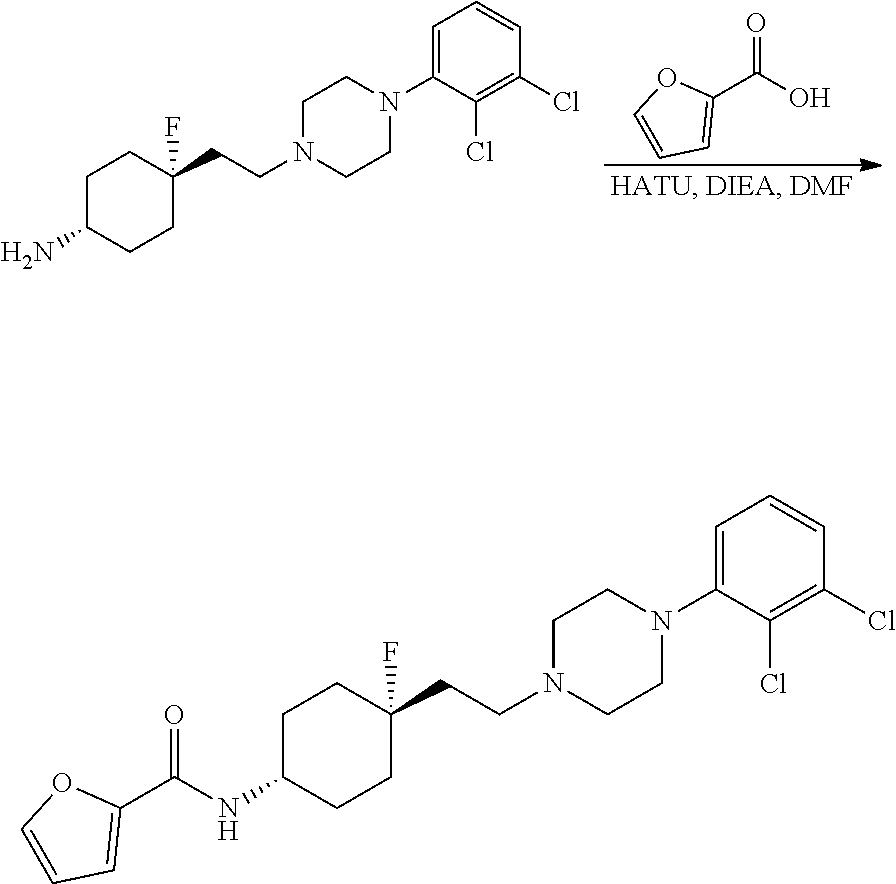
C1C(NC(C2=CC=CO2)=O)CCC(CCN2CCN(C3=CC=CC(Cl)=C3Cl)CC2)(F)C1.C1C(N)CCC(CCN2CCN(C3=CC=CC(Cl)=C3Cl)CC2)(F)C1.C1(C(O)=O)=CC=CO1
